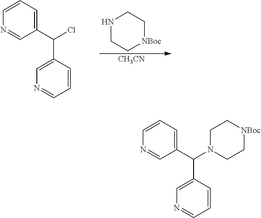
C1=CC=C(C(Cl)C2=CN=CC=C2)C=N1.N1CC[NBoc]CC1.[CH3CN].C1=CC=C(C(N2CC[NBoc]CC2)C2=CN=CC=C2)C=N1
